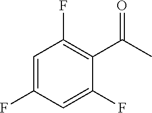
C1=C(F)C=C(F)C(C(C)=O)=C1F
